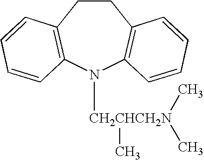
C1CC2=C(N([CH2CHCH2N](C)(C)C)C3=C1C=CC=C3)C=CC=C2
